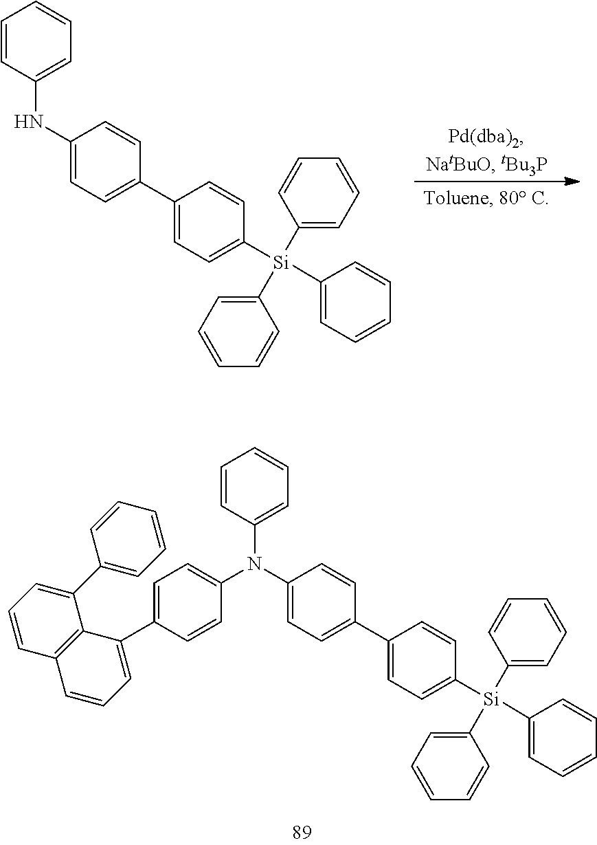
C1=CC=C(NC2=CC=C(C3=CC=C([Si](C4=CC=CC=C4)(C4=CC=CC=C4)C4=CC=CC=C4)C=C3)C=C2)C=C1.C1=CC=C(N(C2=CC=C(C3=CC=CC4=C3C(C3=CC=CC=C3)=CC=C4)C=C2)C2=CC=C(C3=CC=C([Si](C4=CC=CC=C4)(C4=CC=CC=C4)C4=CC=CC=C4)C=C3)C=C2)C=C1
